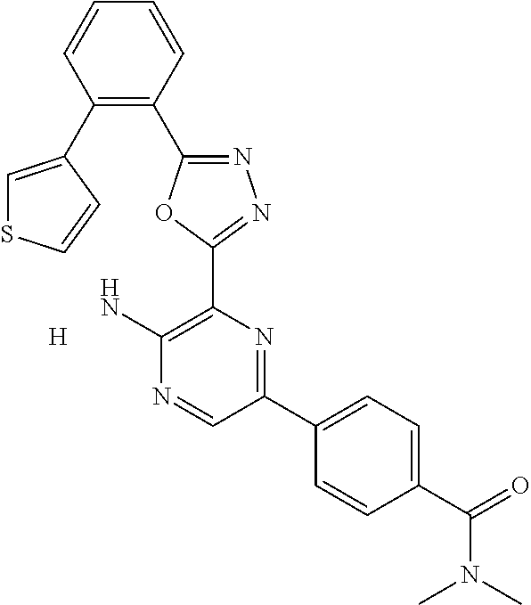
[H].N1=C(C2=C(C3=CSC=C3)C=CC=C2)OC(C2=C(N)N=CC(C3=CC=C(C(N(C)C)=O)C=C3)=N2)=N1
